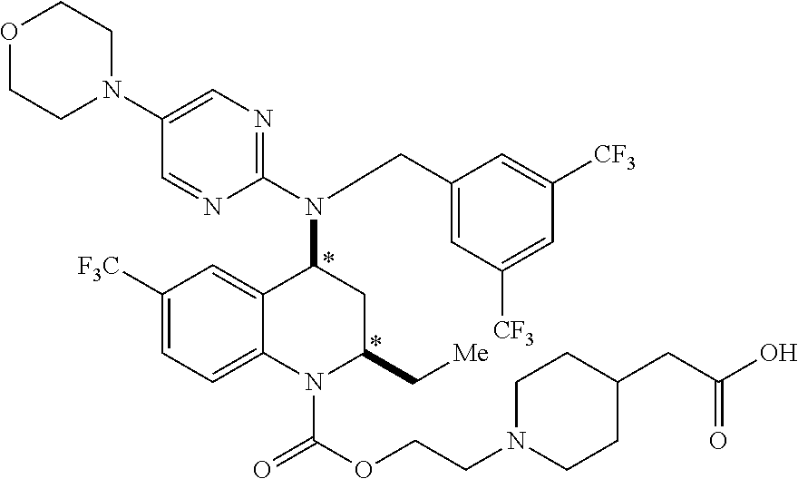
C1([F3C])=CC=C2C(=C1)C(N(C1=NC=C(N3CCOCC3)C=N1)CC1=CC([CF3])=CC([CF3])=C1)CC(C[Me])N2C(OCCN1CCC(CC(O)=O)CC1)=O
